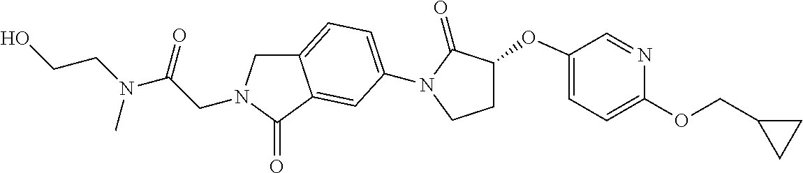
C(CN1CC2=CC=C(N3C(=O)C(OC4=CC=C(OCC5CC5)N=C4)CC3)C=C2C1=O)(=O)N(CCO)C
